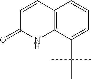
C12=C(C(C(C)(C)C)=CC=C1)NC(=O)C=C2
